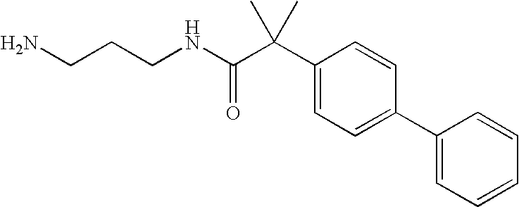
C(CCNC(C(C1=CC=C(C2=CC=CC=C2)C=C1)(C)C)=O)N
